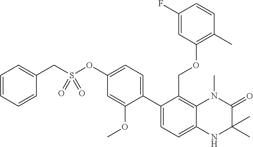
C12=C(COC3=C(C)C=CC(F)=C3)C(C3=CC=C(OS(CC4=CC=CC=C4)(=O)=O)C=C3OC)=CC=C1NC(C)(C)C(=O)N2C
